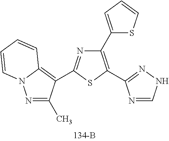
C1(C2=CC=CS2)=C(C2=NNC=N2)SC(C2=C3N(N=C2C)C=CC=C3)=N1
